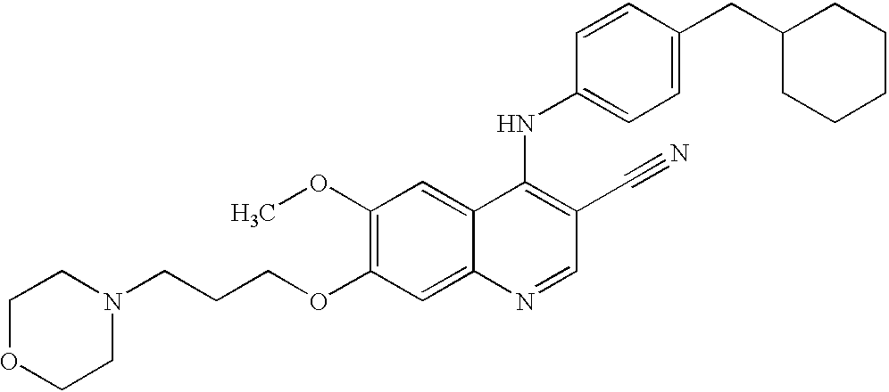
C1OCCN(CCCOC2=C(OC)C=C3C(=C2)N=CC(C#N)=C3NC2=CC=C(CC3CCCCC3)C=C2)C1
